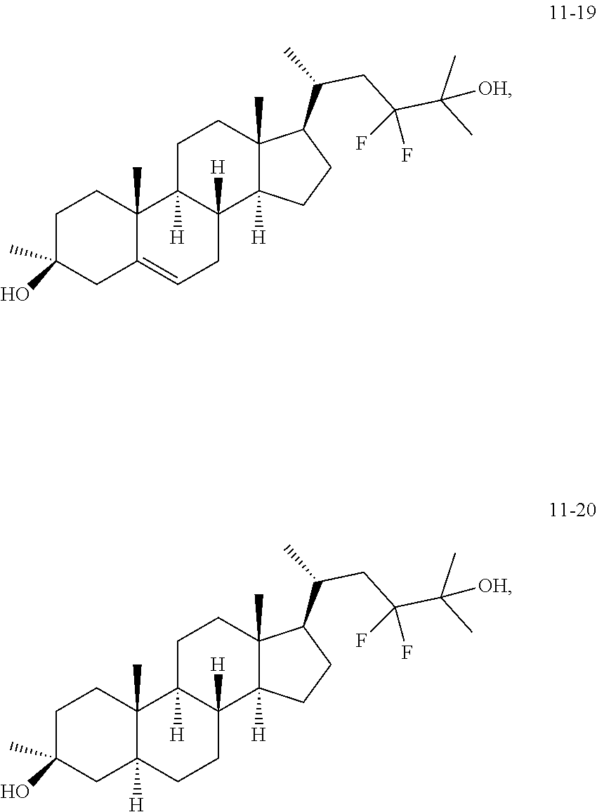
C1C(O)(C)CC2=CCC3([H])C([H])(C2(C)C1)CCC1(C)C3([H])CCC1C(C)CC(C(C)(C)[OH])(F)F.C1C(O)(C)CC2([H])C(C)(C1)C1([H])C([H])(CC2)C2([H])C(C)(CC1)C(C(C)CC(C(C)(C)[OH])(F)F)CC2
